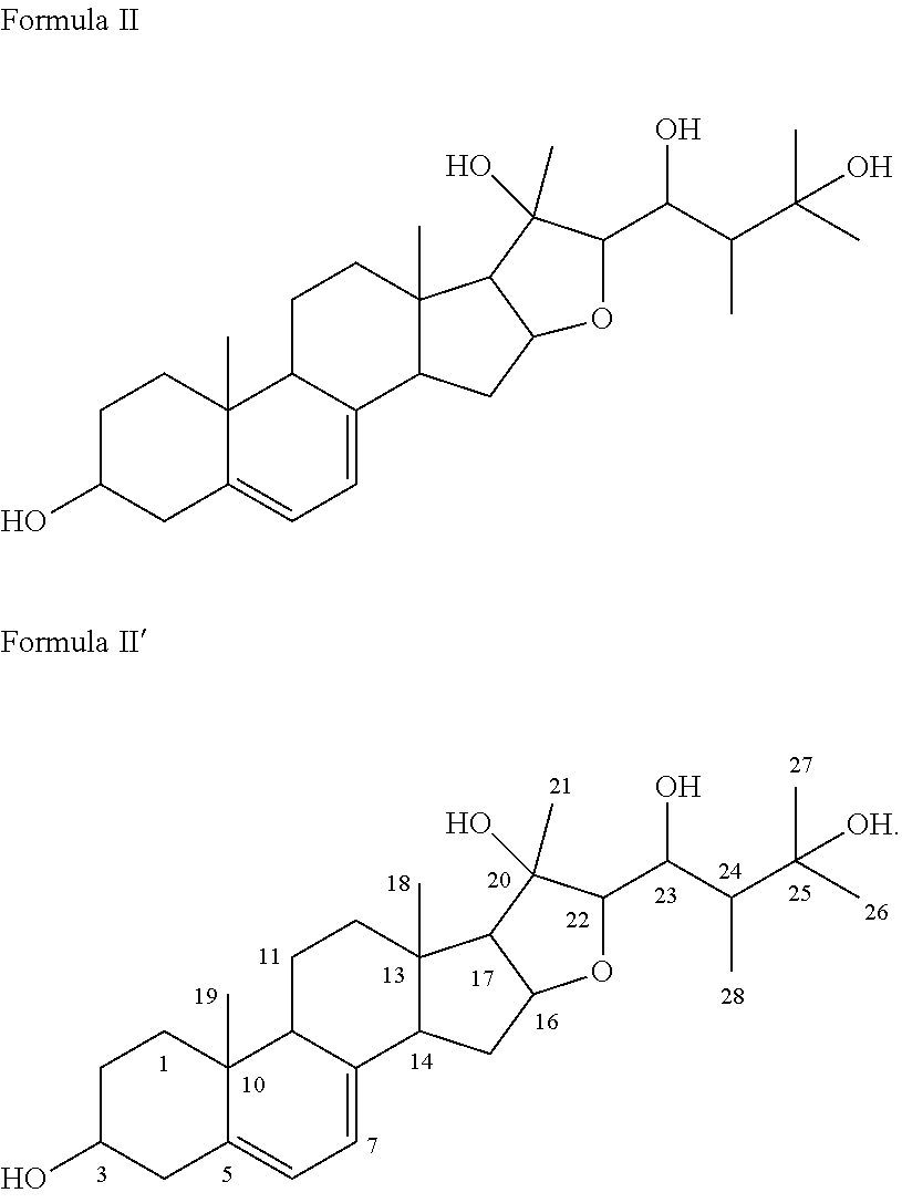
C1C(O)CC2=CC=C3C(C2(C)C1)CCC1(C)C3CC2C1C(C)(O)C(C(C(C(C)(C)O)C)O)O2.C1C(O)CC2=CC=C3C(C2(C)C1)CCC1(C)C3CC2C1C(C)(O)C(C(C(C(C)(C)[OH])C)O)O2
